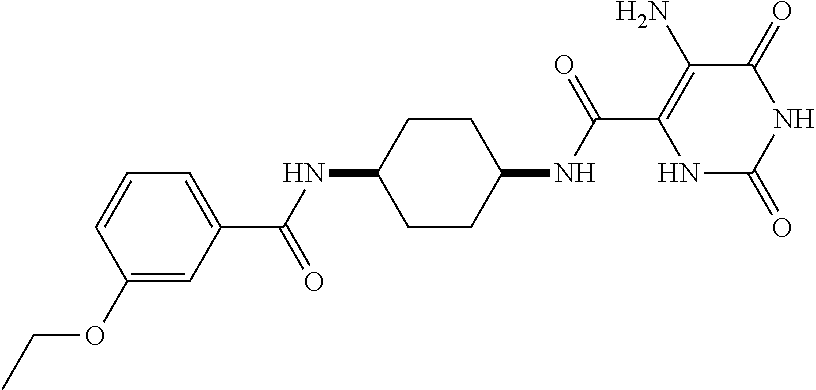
C(C1=C(N)C(=O)NC(=O)N1)(=O)NC1CCC(NC(=O)C2=CC=CC(OCC)=C2)CC1
